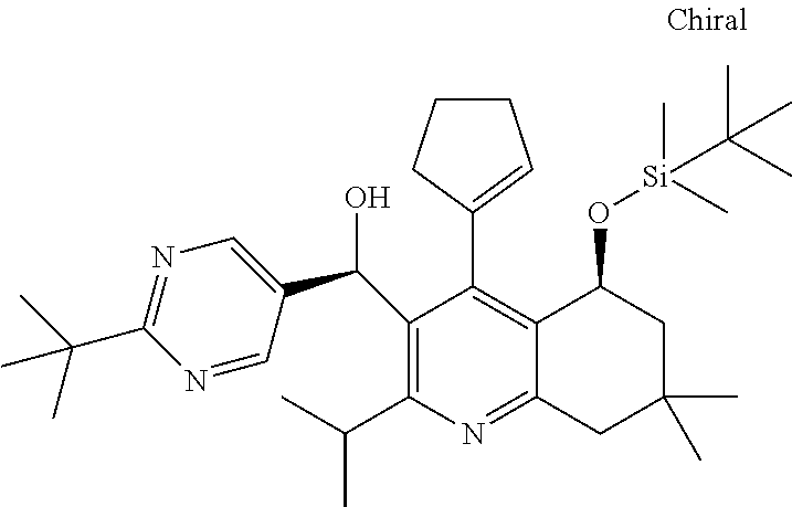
C1(C(O)C2=CN=C(C(C)(C)C)N=C2)=C(C(C)C)N=C2C(=C1C1=CCCC1)C(O[Si](C)(C)C(C)(C)C)CC(C)(C)C2
